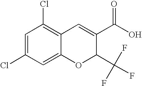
C1(C(O)=O)=CC2=C(Cl)C=C(Cl)C=C2OC1C(F)(F)F
